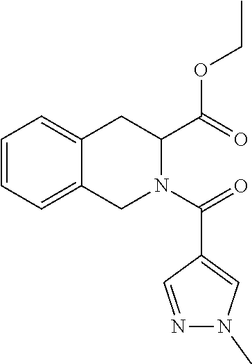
C1=CC=C2C(=C1)CC(C(OCC)=O)N(C(=O)C1=CN(C)N=C1)C2
